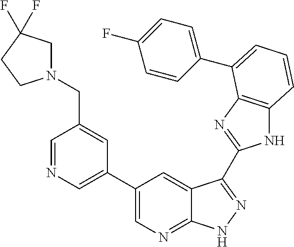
C1(C2=CN=CC(CN3CC(F)(F)CC3)=C2)=CN=C2C(=C1)C(C1=NC3=C(N1)C=CC=C3C1=CC=C(F)C=C1)=NN2
